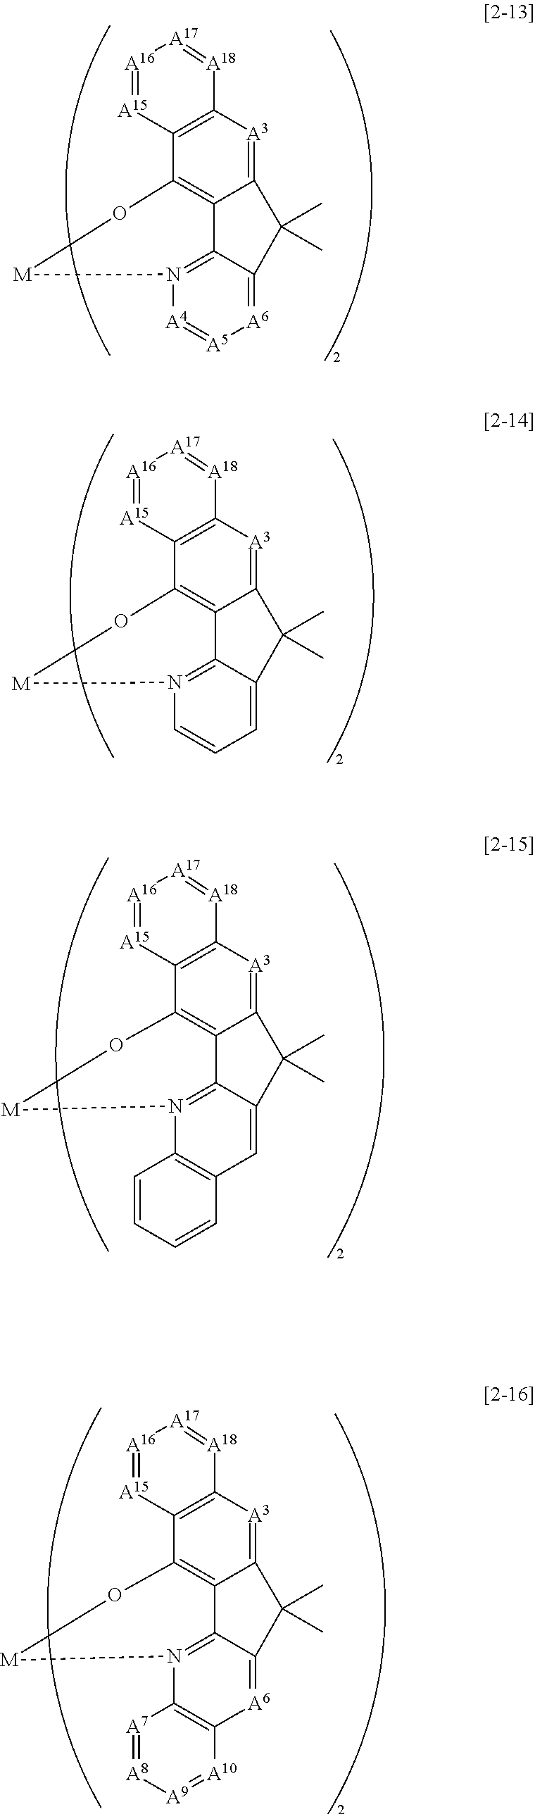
C12=[A3]C3=C(C4=C1C1=N([A4]=[A5][A6]=C1C2(C)C)[M]O4)[A15]=[A16][A17]=[A18]3.C12=[A3]C3=C(C4=C1C1=N(C=CC=C1C2(C)C)[M]O4)[A15]=[A16][A17]=[A18]3.C12=[A3]C3=C(C4=C1C1=N(C5=C(C=C1C2(C)C)C=CC=C5)[M]O4)[A15]=[A16][A17]=[A18]3.C12=[A3]C3=C(C4=C1C1=N(C5=C([A6]=C1C2(C)C)[A10]=[A9][A8]=[A7]5)[M]O4)[A15]=[A16][A17]=[A18]3
